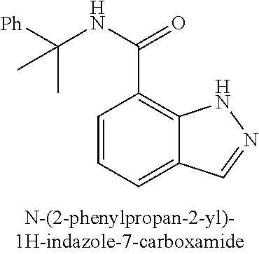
C1=CC=C2C(=C1C(NC([Ph])(C)C)=O)NN=C2
